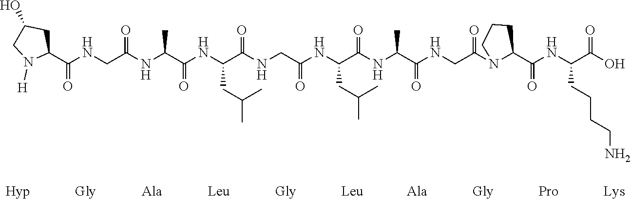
C1(C(NCC(NC(C(NC(C(NCC(NC(C(NC(C(NCC(N2C(C(NC(C(O)=O)CCCCN)=O)CCC2)=O)=O)C)=O)CC(C)C)=O)=O)CC(C)C)=O)C)=O)=O)CC(O)CN1[H]
